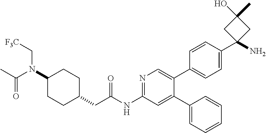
C1(N(C(=O)C)C[F3C])CCC(CC(NC2=NC=C(C3=CC=C(C4(N)CC(O)(C)C4)C=C3)C(C3=CC=CC=C3)=C2)=O)CC1
